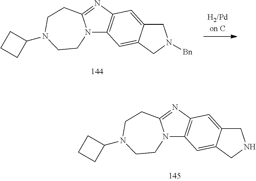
N12C3=C(N=C1CCN(C1CCC1)CC2)C=C1C(=C3)CN([Bn])C1.N12C3=C(N=C1CCN(C1CCC1)CC2)C=C1C(=C3)CNC1
